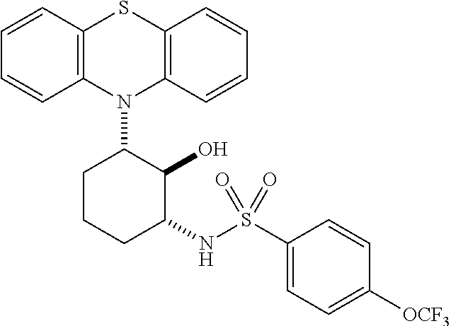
S(C1=CC=C([OCF3])C=C1)(=O)(=O)NC1CCCC(N2C3=C(C=CC=C3)SC3=C2C=CC=C3)C1O
